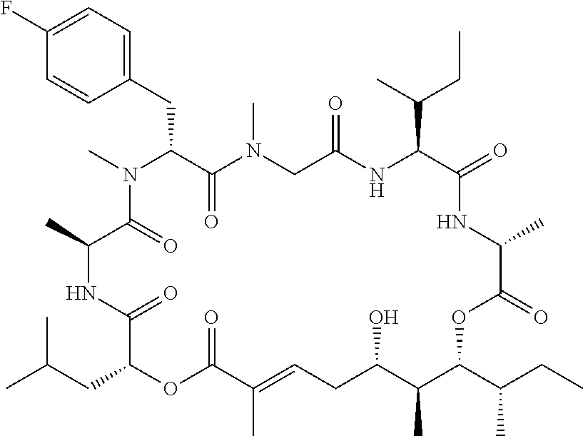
C1(F)=CC=C(CC2C(=O)N(C)CC(=O)NC(C(C)CC)C(=O)NC(C)C(=O)OC(C(C)CC)C(C)C(O)CC=C(C)C(=O)OC(CC(C)C)C(=O)NC(C)C(=O)N2C)C=C1
